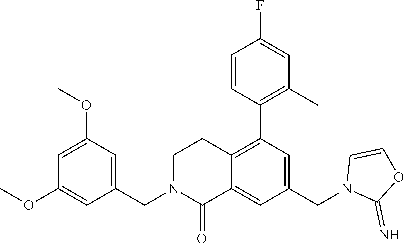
C1(OC)=CC(OC)=CC(CN2C(=O)C3=CC(CN4C(=N)OC=C4)=CC(C4=C(C)C=C(F)C=C4)=C3CC2)=C1
